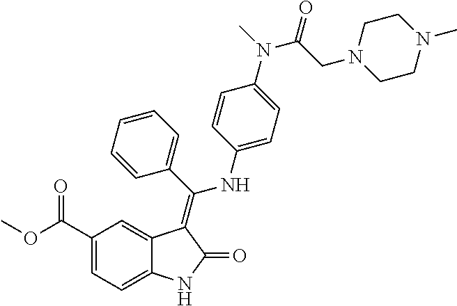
C1(C(OC)=O)=CC=C2C(=C1)C(=C(C1=CC=CC=C1)NC1=CC=C(N(C)C(CN3CCN(C)CC3)=O)C=C1)C(=O)N2
